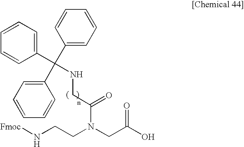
[Fmoc]NCCN(CC(O)=O)C(CNC(C1=CC=CC=C1)(C1=CC=CC=C1)C1=CC=CC=C1)=O
